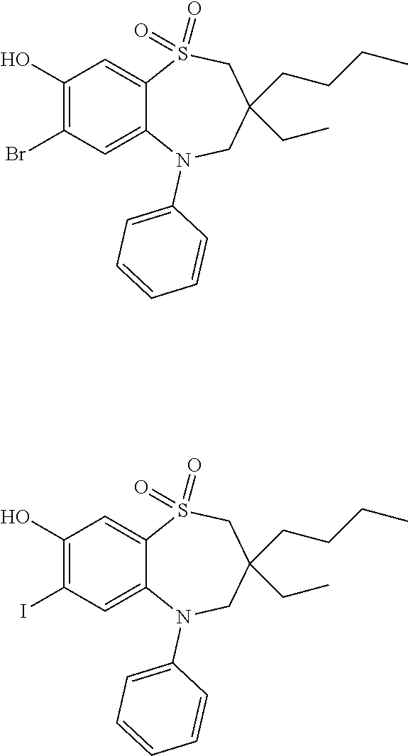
OC1=C(Br)C=C2C(=C1)S(=O)(=O)CC(CC)(CCCC)CN2C1=CC=CC=C1.OC1=C(I)C=C2C(=C1)S(=O)(=O)CC(CC)(CCCC)CN2C1=CC=CC=C1
